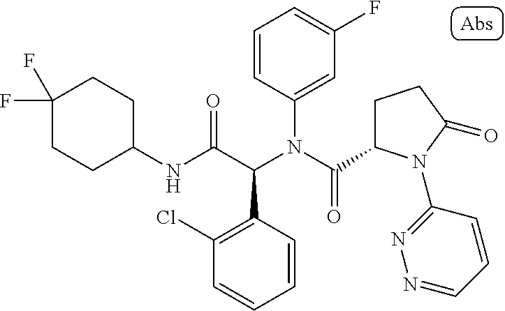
C1(F)(F)CCC(NC(C(N(C(=O)C2CCC(=O)N2C2=NN=CC=C2)C2=CC(F)=CC=C2)C2=C(Cl)C=CC=C2)=O)CC1
